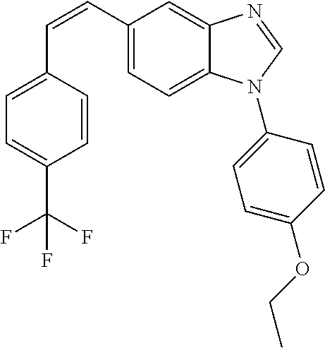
C(=CC1=CC=C2C(=C1)N=CN2C1=CC=C(OCC)C=C1)C1=CC=C(C(F)(F)F)C=C1
